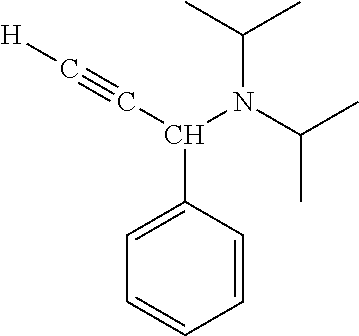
C1=CC(C(C#C[H])N(C(C)C)C(C)C)=CC=C1
